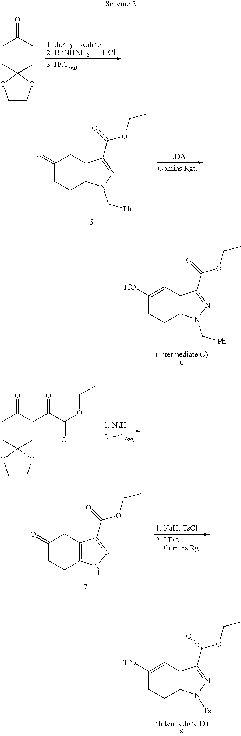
C1CC2(CCC1=O)OCCO2.[BnNHNH2]Cl.C1(=O)CCC2=C(C1)C(C(=O)OCC)=NN2C[Ph].C1([TfO])=CC2=C(CC1)N(C[Ph])N=C2C(=O)OCC.C1CC2(CC(C(C(OCC)=O)=O)C1=O)OCCO2.C1(=O)CCC2=C(C1)C(C(=O)OCC)=NN2.C1([TfO])=CC2=C(CC1)N([Ts])N=C2C(=O)OCC
